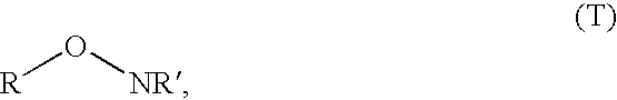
[R]O[NR]
